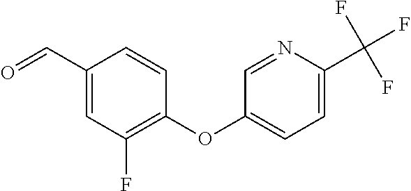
C1(OC2=CC=C(C(F)(F)F)N=C2)=C(F)C=C(C=O)C=C1
